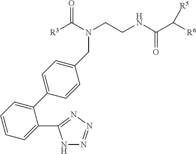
[R3]C(N(CCNC(C([R6])[R5])=O)CC1=CC=C(C2=CC=CC=C2C2=NN=NN2)C=C1)=O
